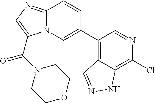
N12C(=NC=C1C(=O)N1CCOCC1)C=CC(C1=C3C(=C(Cl)N=C1)NN=C3)=C2
